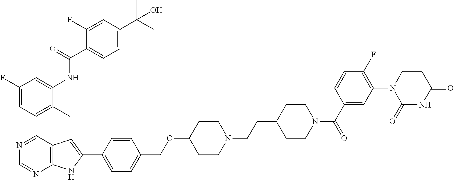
C1(F)=CC(C2=NC=NC3=C2C=C(C2=CC=C(COC4CCN(CCC5CCN(C(C6=CC(N7C(=O)NC(=O)CC7)=C(F)C=C6)=O)CC5)CC4)C=C2)N3)=C(C)C(NC(C2=CC=C(C(C)(C)O)C=C2F)=O)=C1
